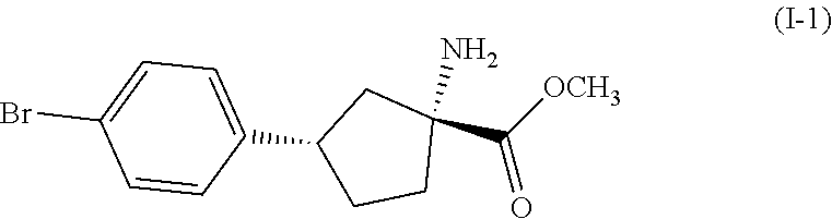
C1(C2=CC=C(Br)C=C2)CCC(C([OCH3])=O)(N)C1
